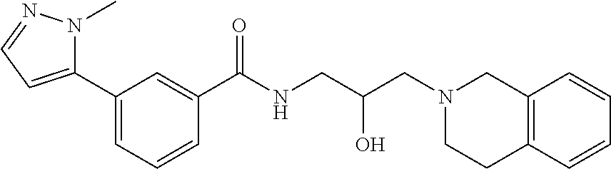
C1(C2=CC=CC(C(=O)NCC(O)CN3CCC4=C(C3)C=CC=C4)=C2)=CC=NN1C
